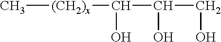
C[(CH2)x]C(C(O)CO)O
